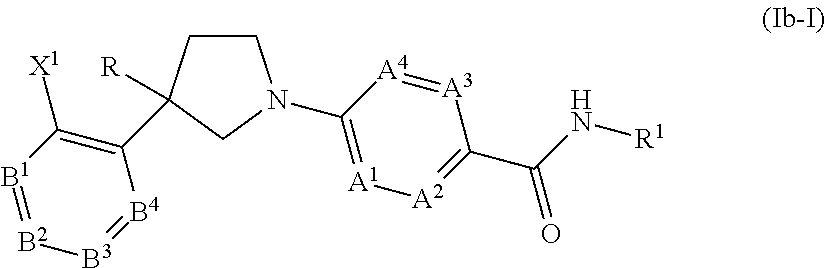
[B3]1=[B4]C(C2([R])CCN(C3=[A1][A2]=C(C(N[R1])=O)[A3]=[A4]3)C2)=C([X1])[B1]=[B2]1
